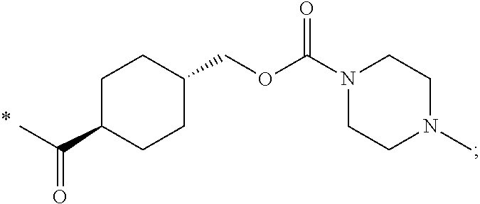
C(=O)(C)C1CCC(COC(N2CCN(C)CC2)=O)CC1
